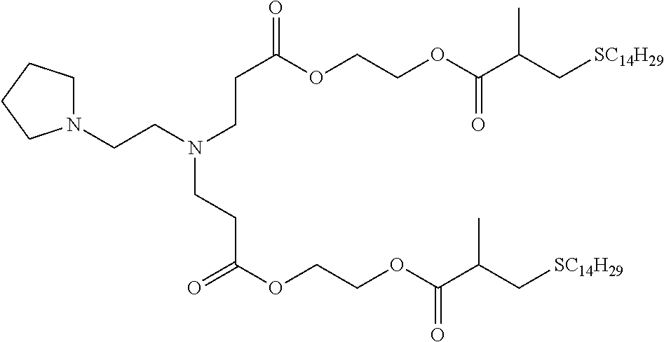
C(N1CCCC1)CN(CCC(=O)OCCOC(C(C[SC14H29])C)=O)CCC(OCCOC(C(C[SC14H29])C)=O)=O
